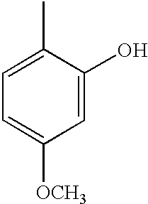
C1(C)=CC=C([OCH3])C=C1O
